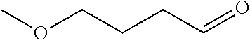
COCCCC=O
